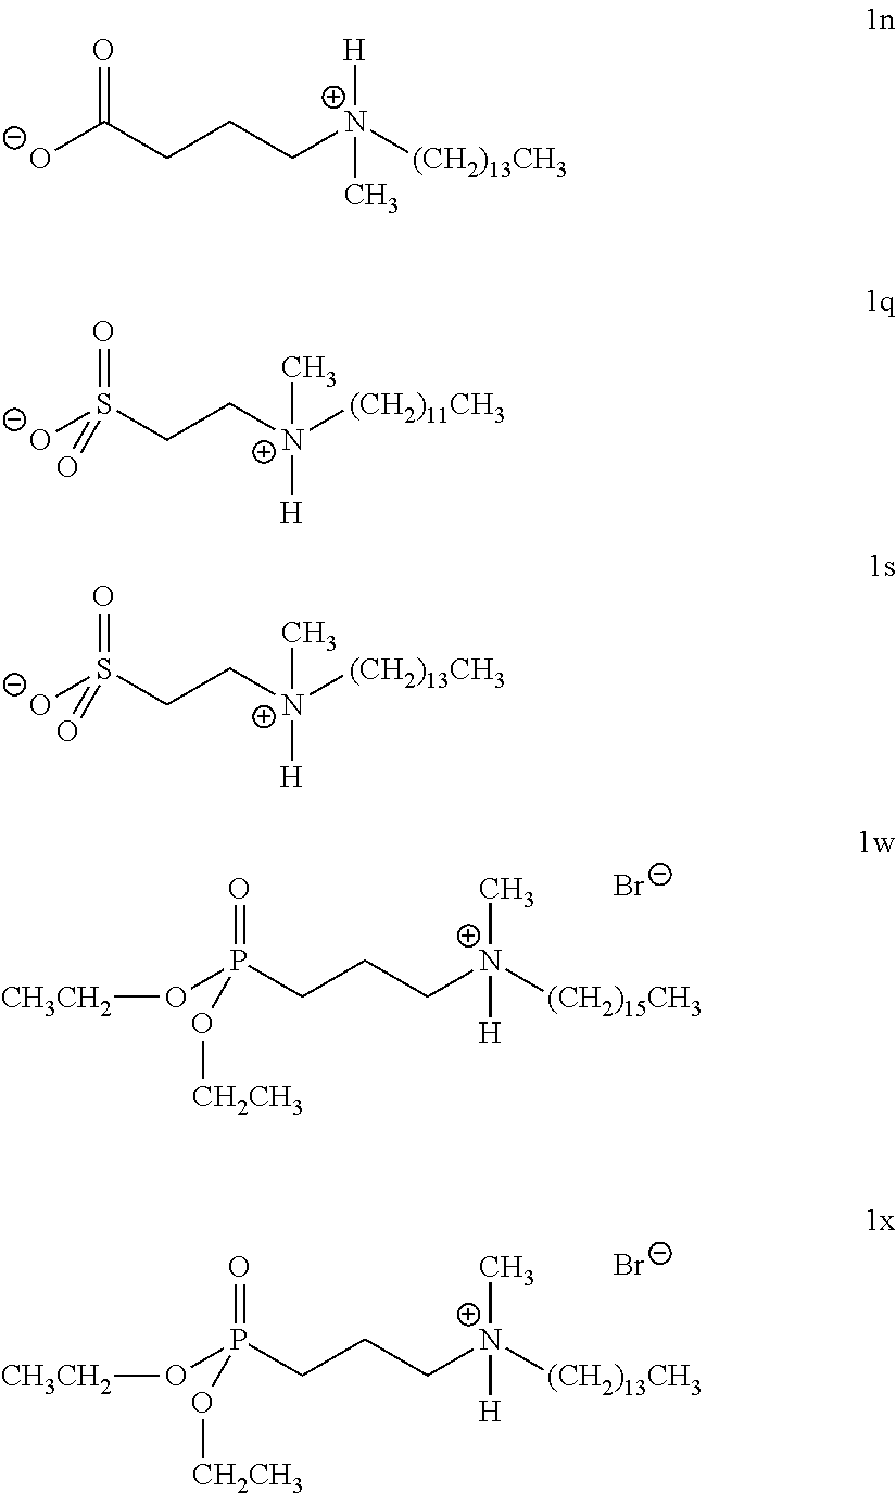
O(P(CCC[N+]([(CH2)15CH3])(C)[H])(=O)O[CH2CH3])[CH3CH2].[Br-].O(P(CCC[N+]([(CH2)13CH3])(C)[H])(=O)O[CH2CH3])[CH3CH2].[Br-].[O-]C(CCC[N+]([(CH2)13CH3])([H])C)=O.[O-]S(CC[N+](C)([H])[(CH2)11CH3])(=O)=O.[O-]S(CC[N+](C)([H])[(CH2)13CH3])(=O)=O
